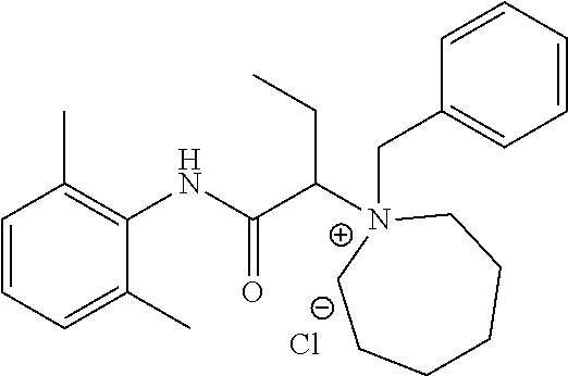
C1=CC=C(C)C(NC(C([N+]2(CC3=CC=CC=C3)CCCCCC2)CC)=O)=C1C.[Cl-]
